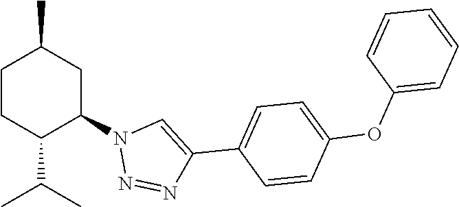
C1CC(C(C)C)C(N2N=NC(C3=CC=C(OC4=CC=CC=C4)C=C3)=C2)CC1C
